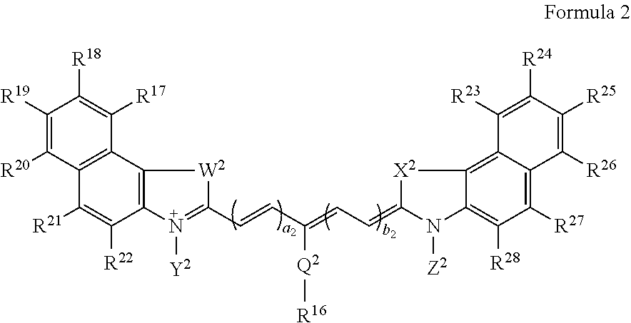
C12=C(C3=C(C([R22])=C1[R21])N([Y2])=C(C=CC([Q2][R16])=CC=C1[X2]C4=C5C(=C([R27])C([R28])=C4N1[Z2])C([R26])=C([R25])C([R24])=C5[R23])[W2]3)C([R17])=C([R18])C([R19])=C2[R20]
